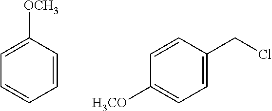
C1=CC=CC([OCH3])=C1.C1([H3CO])=CC=C(CCl)C=C1
